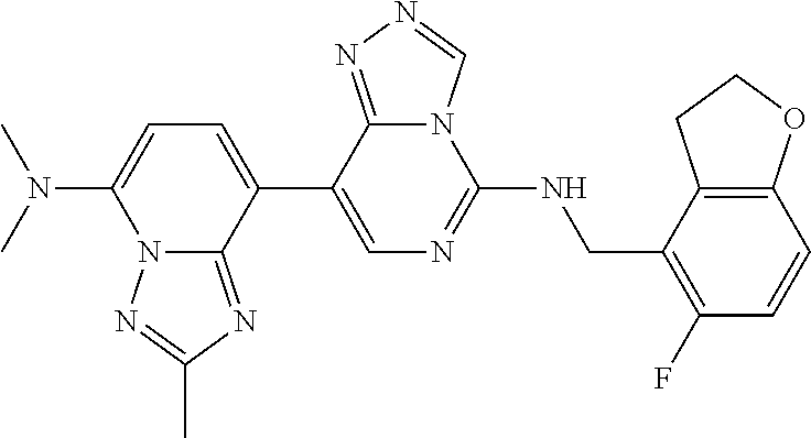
C1(C2=CC=C(N(C)C)N3C2=NC(C)=N3)=CN=C(NCC2=C(F)C=CC3=C2CCO3)N2C1=NN=C2
